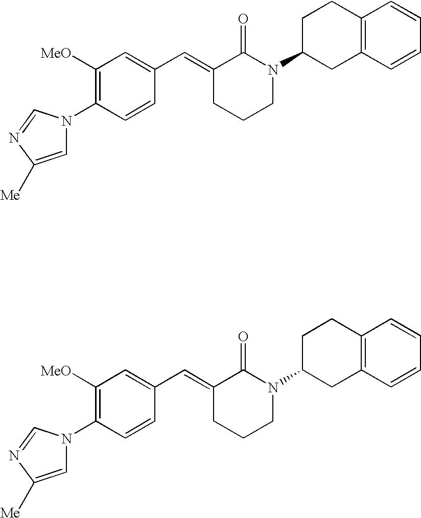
C1=CC(N2C=C([Me])N=C2)=C([OMe])C=C1C=C1CCCN(C2CC3=C(CC2)C=CC=C3)C1=O.C1=CC(N2C=C([Me])N=C2)=C([OMe])C=C1C=C1CCCN(C2CC3=C(CC2)C=CC=C3)C1=O
